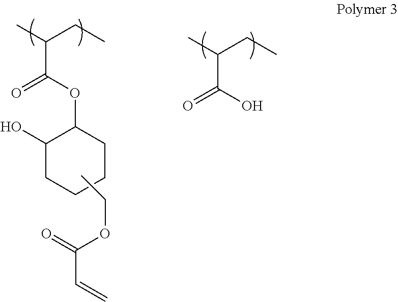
C(C(O)=O)(C)CC.C(C(OC1C(O)CCCC1)=O)(C)CC.CCOC(=O)C=C
